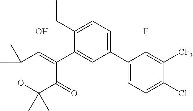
C1(C2=CC=C(CC)C(C3=C(O)C(C)(C)OC(C)(C)C3=O)=C2)=CC=C(Cl)C([CF3])=C1F
